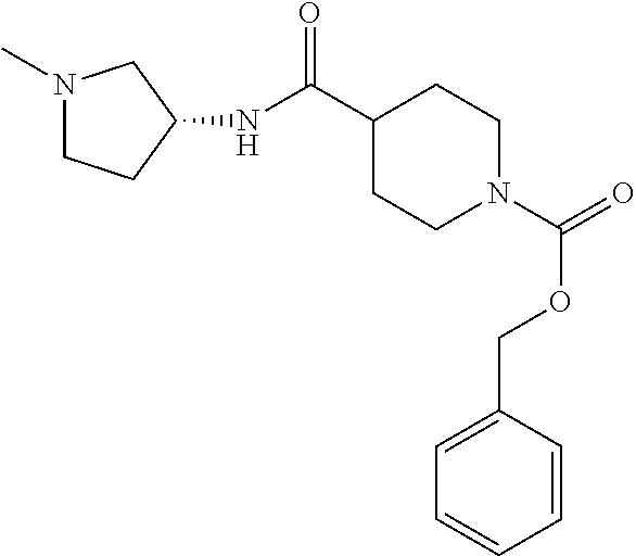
N1(C)CCC(NC(C2CCN(C(=O)OCC3=CC=CC=C3)CC2)=O)C1
